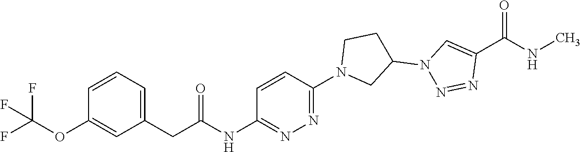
C1=CC=C(CC(NC2=NN=C(N3CC(N4N=NC(C(NC)=O)=C4)CC3)C=C2)=O)C=C1OC(F)(F)F
